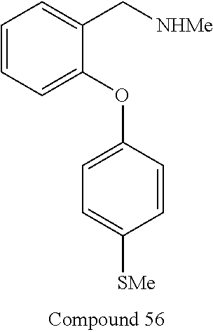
C1=CC=C(OC2=CC=C([SMe])C=C2)C(C[NHMe])=C1
